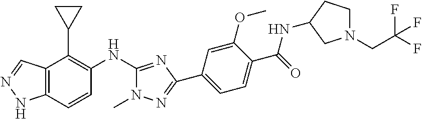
C12=C(C=CC(NC3=NC(C4=CC=C(C(NC5CCN(CC(F)(F)F)C5)=O)C(OC)=C4)=NN3C)=C1C1CC1)NN=C2
